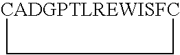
C1[CADGPTLREWISFC]C1
